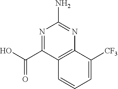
N1=C(C(O)=O)C2=C(N=C1N)C([CF3])=CC=C2
